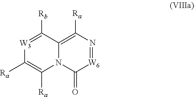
[W3]1=C([Rb])C2=C([Ra])N=[W6]C(=O)N2C([Ra])=C1[Ra]
